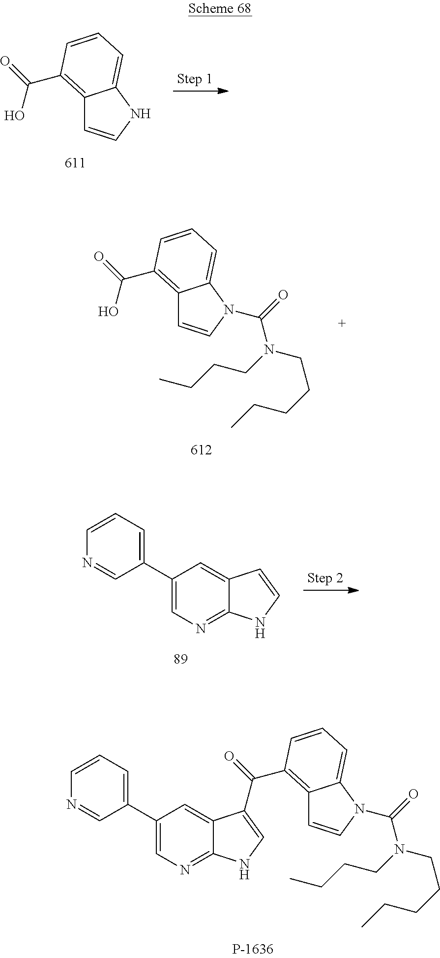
C1(C2=CC=CN=C2)=CN=C2C(=C1)C(C(C1=C3C=CN(C(N(CCCC)CCCCC)=O)C3=CC=C1)=O)=CN2.C12=C(C(O)=O)C=CC=C1NC=C2.C12=C(C(O)=O)C=CC=C1N(C(N(CCCC)CCCCC)=O)C=C2.C1(C2=CC=CN=C2)=CN=C2C(=C1)C=CN2
